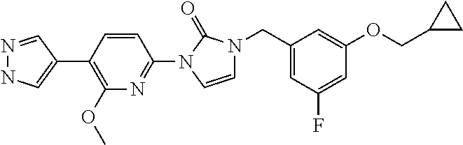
N1=CC(C2=C(OC)N=C(N3C=CN(CC4=CC(F)=CC(OCC5CC5)=C4)C3=O)C=C2)=CN1
